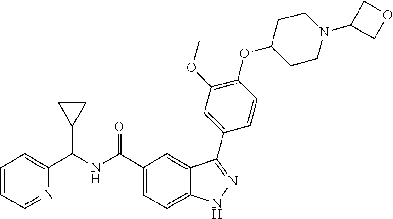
C1(C(NC(C2=CC=C3C(=C2)C(C2=CC(OC)=C(OC4CCN(C5COC5)CC4)C=C2)=NN3)=O)C2=CC=CC=N2)CC1
